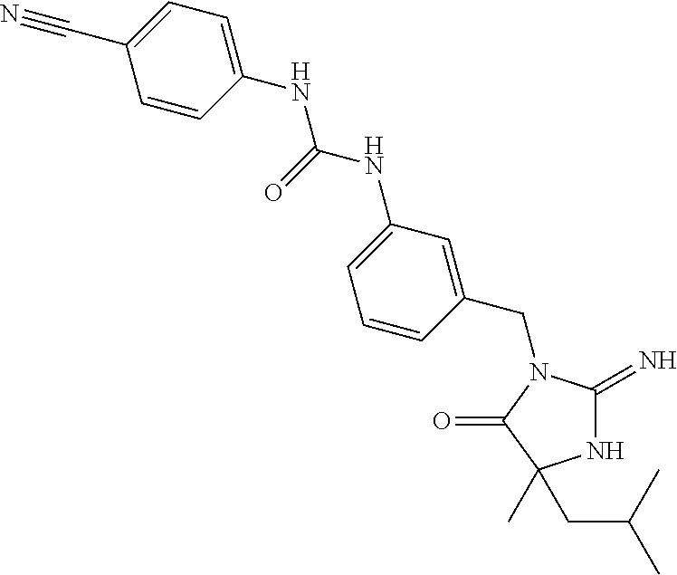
N1C(=N)N(CC2=CC(NC(=O)NC3=CC=C(C#N)C=C3)=CC=C2)C(=O)C1(C)CC(C)C
